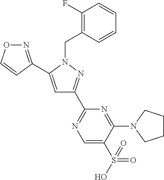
N1=C(C2=CC(C3=NC=C(S(O)(=O)=O)C(N4CCCC4)=N3)=NN2CC2=C(F)C=CC=C2)C=CO1
